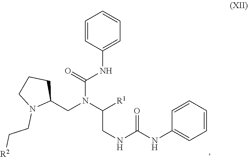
C1=CC=CC(NC(NCC(N(CC2CCCN2CC[R2])C(=O)NC2=CC=CC=C2)[R1])=O)=C1
